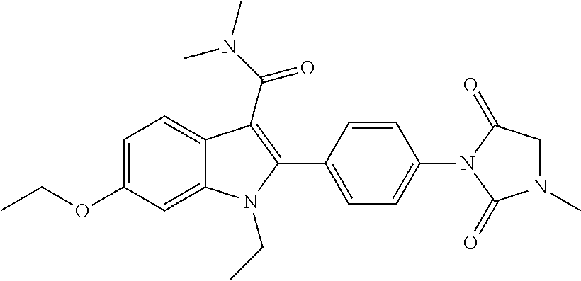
C1=C2C(=CC=C1OCC)C(C(N(C)C)=O)=C(C1=CC=C(N3C(=O)N(C)CC3=O)C=C1)N2CC
